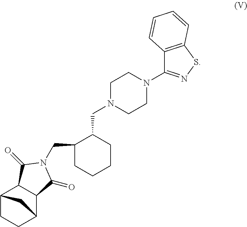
C12CCC(C3C1C(=O)N(CC1CCCCC1CN1CCN(C4=NSC5=C4C=CC=C5)CC1)C3=O)C2
